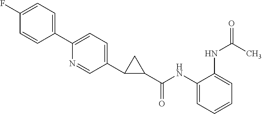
C1(F)=CC=C(C2=CC=C(C3C(C(NC4=CC=CC=C4NC(=O)C)=O)C3)C=N2)C=C1
